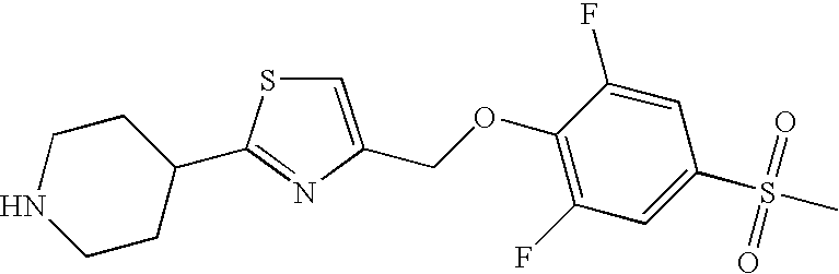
C1=C(COC2=C(F)C=C(S(=O)(=O)C)C=C2F)N=C(C2CCNCC2)S1
